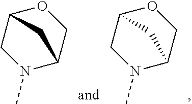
N1(C)C2COC(C1)C2.N1(C)C2COC(C1)C2
